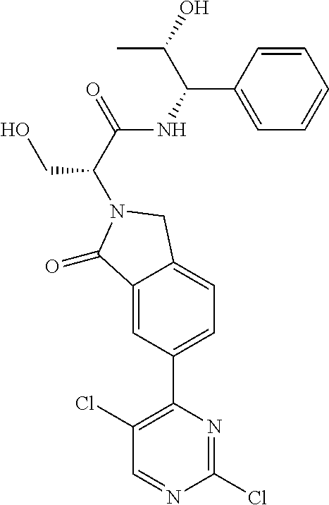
C1=C(C(NC(C(CO)N2CC3=CC=C(C4=C(Cl)C=NC(Cl)=N4)C=C3C2=O)=O)C(C)O)C=CC=C1
